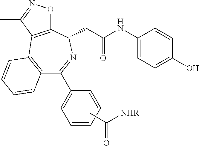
C12=C(C=CC=C1)C1=C(C(CC(NC3=CC=C(O)C=C3)=O)N=C2C2=CC=CC=C2)ON=C1C.CC([NHR])=O
